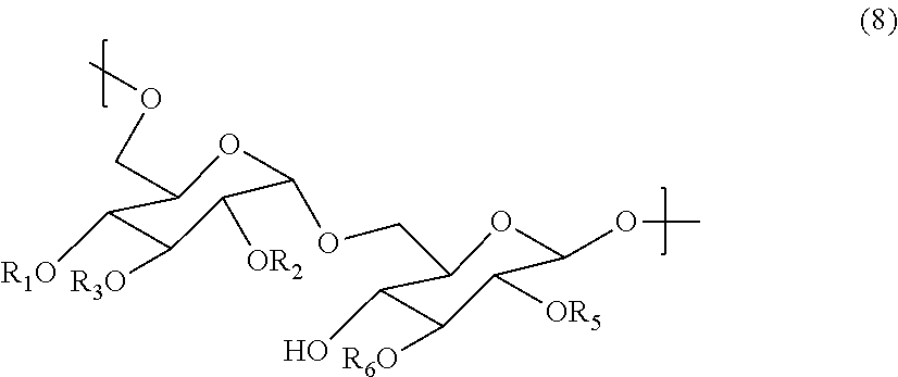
C1([R1O])C([R3O])C([OR2])C(OCC2C(O)C([R6O])C([OR5])C(OC)O2)OC1COC
